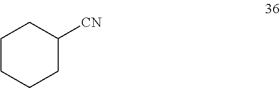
C1CCCC([CN])C1
